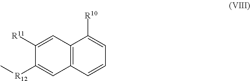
C12=C(C=C([R11])C([R12]C)=C1)C([R10])=CC=C2
